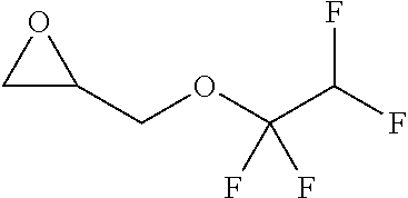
C1C(COC(C(F)F)(F)F)O1
